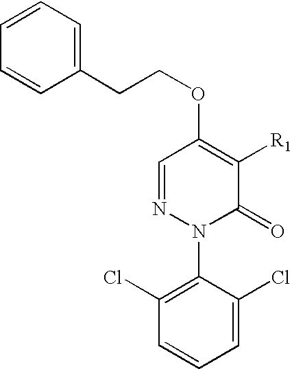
C1(CCOC2=C([R1])C(=O)N(C3=C(Cl)C=CC=C3Cl)N=C2)=CC=CC=C1
